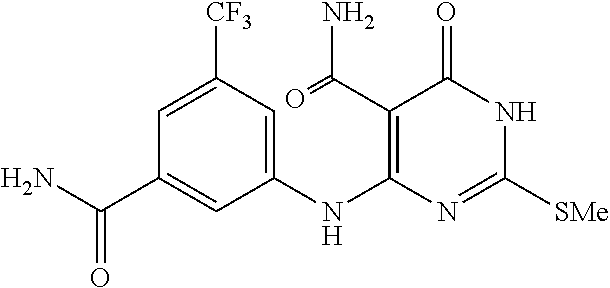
C1=C([CF3])C=C(NC2=C(C(=O)N)C(=O)NC([SMe])=N2)C=C1C(N)=O
